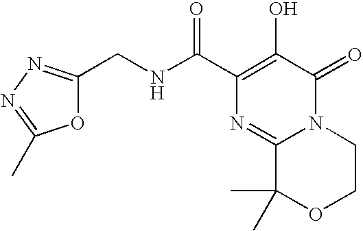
O1C(CNC(C2=C(O)C(=O)N3C(=N2)C(C)(C)OCC3)=O)=NN=C1C
